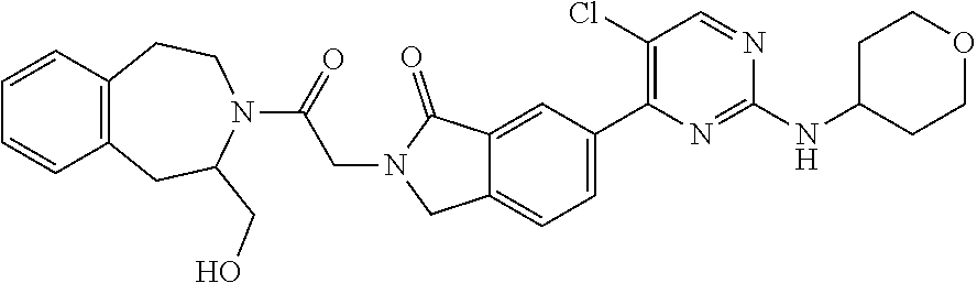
C1(NC2CCOCC2)=NC(C2=CC=C3C(=C2)C(=O)N(CC(N2CCC4=C(C=CC=C4)CC2CO)=O)C3)=C(Cl)C=N1
